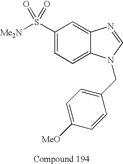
C1(S([Me2N])(=O)=O)=CC=C2C(=C1)N=CN2CC1=CC=C([MeO])C=C1
